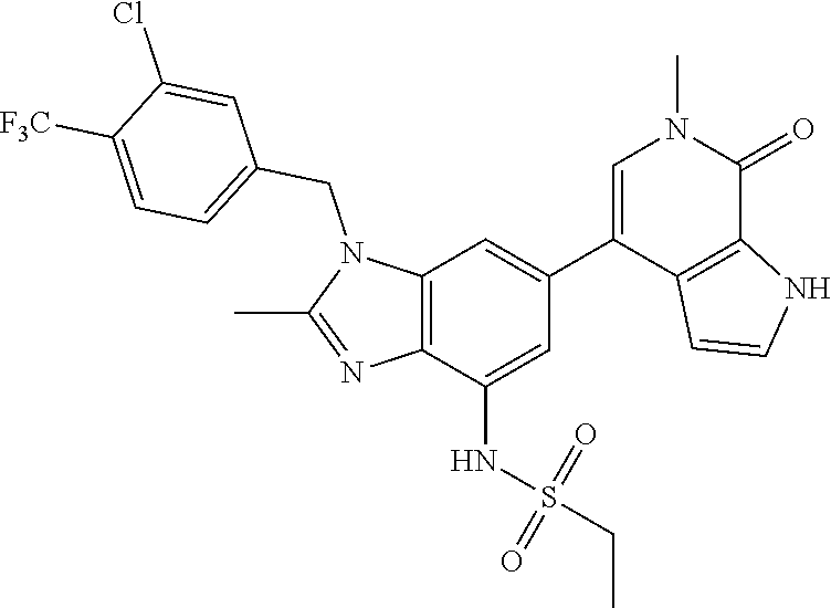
N1(CC2=CC=C([F3C])C(Cl)=C2)C(C)=NC2=C1C=C(C1=CN(C)C(=O)C3=C1C=CN3)C=C2NS(CC)(=O)=O
